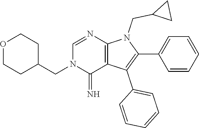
C(C1CCOCC1)N1C(=N)C2=C(N=C1)N(CC1CC1)C(C1=CC=CC=C1)=C2C1=CC=CC=C1
